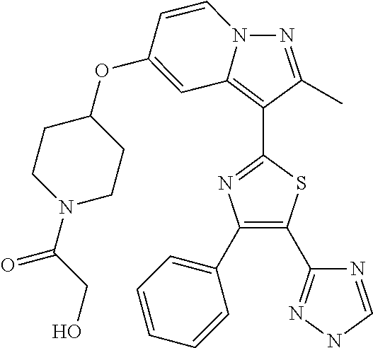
N1=C(C)C(C2=NC(C3=CC=CC=C3)=C(C3=NNC=N3)S2)=C2C=C(OC3CCN(C(CO)=O)CC3)C=CN12
